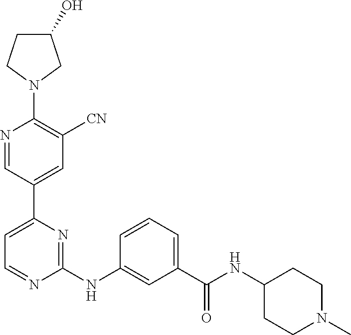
C1(O)CCN(C2=C([CN])C=C(C3=CC=NC(NC4=CC(C(NC5CCN(C)CC5)=O)=CC=C4)=N3)C=N2)C1
